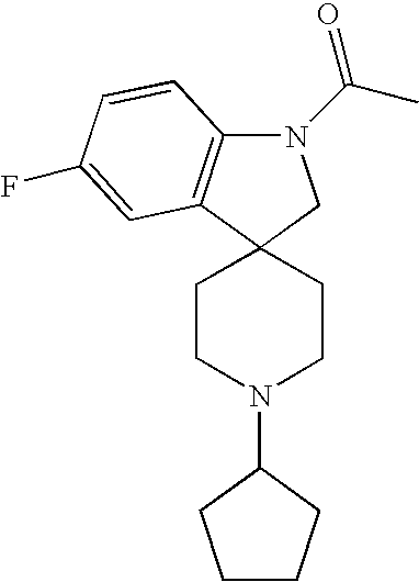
N1(C(C)=O)C2=C(C3(C1)CCN(C1CCCC1)CC3)C=C(F)C=C2
